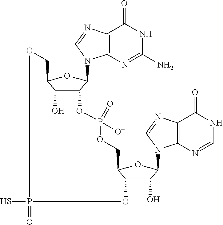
C12C(O)C(OC1N1C3=C(N=C1)C(=O)NC(N)=N3)COP(=O)(S)OC1C(O)C(N3C4=C(C(=O)NC=N4)N=C3)OC1COP(=O)([O-])O2
